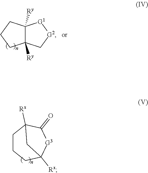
C1CCC2([Rx])[G3]C(=O)C1([Rx])C2.C12([Ry])C([Ry])(CCC1)[G1][G2]C2
